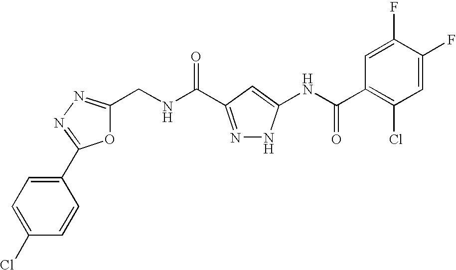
C1(CNC(=O)C2=NNC(NC(C3=C(Cl)C=C(F)C(F)=C3)=O)=C2)=NN=C(C2=CC=C(Cl)C=C2)O1
